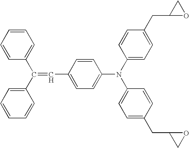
C1=CC=CC=C1C(C1=CC=CC=C1)=CC1=CC=C(N(C2=CC=C(CC3OC3)C=C2)C2=CC=C(CC3CO3)C=C2)C=C1
